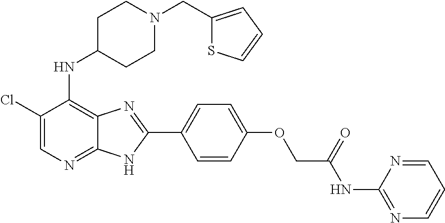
C1(Cl)=CN=C2C(=C1NC1CCN(CC3=CC=CS3)CC1)N=C(C1=CC=C(OCC(NC3=NC=CC=N3)=O)C=C1)N2
